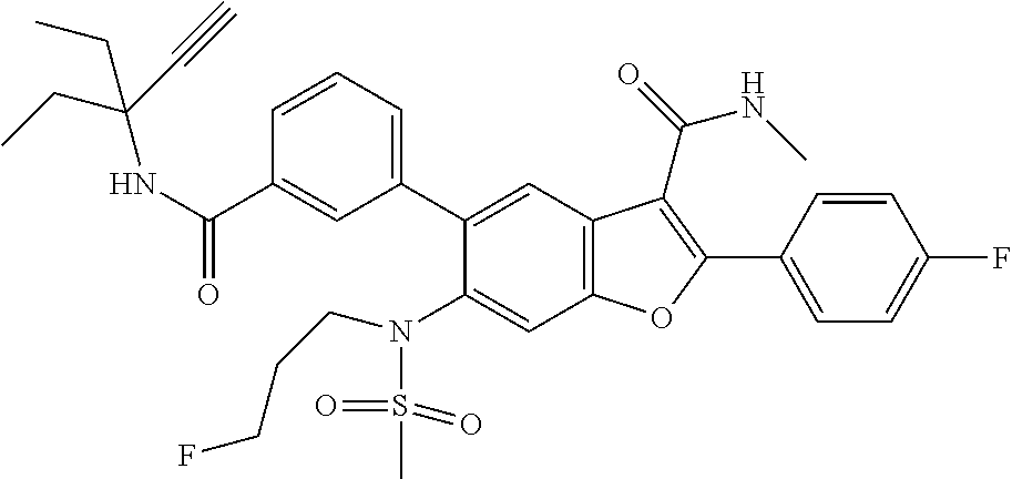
C1=CC=C(C2=CC3=C(C=C2N(S(C)(=O)=O)CCCF)OC(C2=CC=C(F)C=C2)=C3C(NC)=O)C=C1C(NC(CC)(C#C)CC)=O
